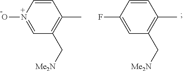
C1=CC(F)=CC(C[Me2N])=C1C.C1=CN(O)=CC(C[Me2N])=C1C
